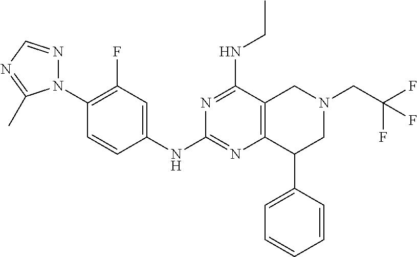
C1(N2N=CN=C2C)=C(F)C=C(NC2=NC3=C(C(NCC)=N2)CN(CC(F)(F)F)CC3C2=CC=CC=C2)C=C1
